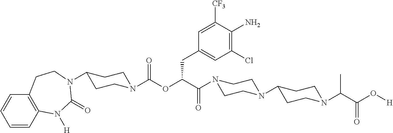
C1=CC2=C(C=C1)CCN(C1CCN(C(OC(C(=O)N3CCN(C4CCN(C(C(O[H])=O)C)CC4)CC3)CC3=CC(Cl)=C(N)C([CF3])=C3)=O)CC1)C(=O)N2[H]
